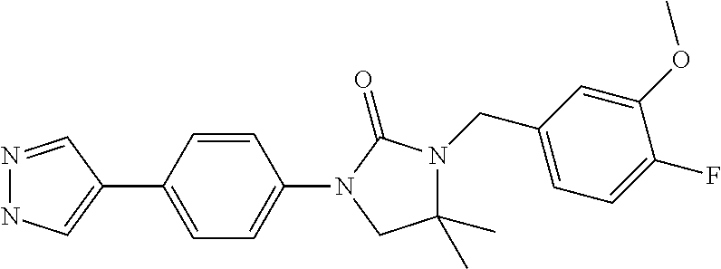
C1=C(C2=CNN=C2)C=CC(N2C(=O)N(CC3=CC=C(F)C(OC)=C3)C(C)(C)C2)=C1
